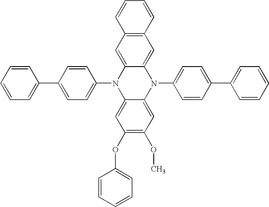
C1=CC(C2=CC=CC=C2)=CC=C1N1C2=CC(OC3=CC=CC=C3)=C(OC)C=C2N(C2=CC=C(C3=CC=CC=C3)C=C2)C2=CC3=C(C=C12)C=CC=C3
